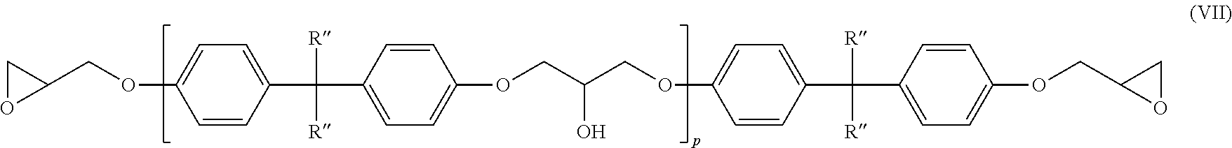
C1OC1COC1=CC=C(C(C2=CC=C(OCC(COC3=CC=C(C(C4=CC=C(OCC5OC5)C=C4)([R])[R])C=C3)O)C=C2)([R])[R])C=C1
